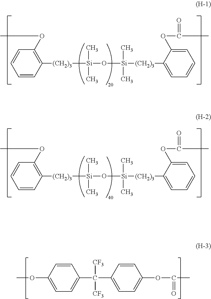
C1=CC([(CH2)3][Si](C)(C)O[Si](C)(C)[(CH2)3]C2=CC=CC=C2OC(=O)C)=C(OC)C=C1.C1=CC([(CH2)3][Si](C)(C)O[Si](C)(C)[(CH2)3]C2=CC=CC=C2OC(=O)C)=C(OC)C=C1.COC1=CC=C(C([CF3])(C2=CC=C(OC(=O)C)C=C2)[CF3])C=C1
